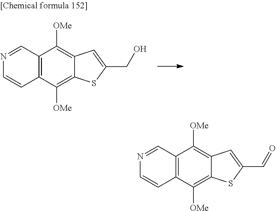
C12=C(C([OMe])=C3C(=C1[OMe])C=C(C=O)S3)C=CN=C2.C12=C(C([OMe])=C3C(=C1[OMe])C=C(CO)S3)C=CN=C2
